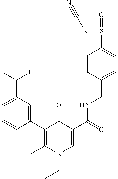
C1=C(C(F)F)C=C(C2=C(C)N(CC)C=C(C(=O)NCC3=CC=C(S(=O)(C)=NC#N)C=C3)C2=O)C=C1
